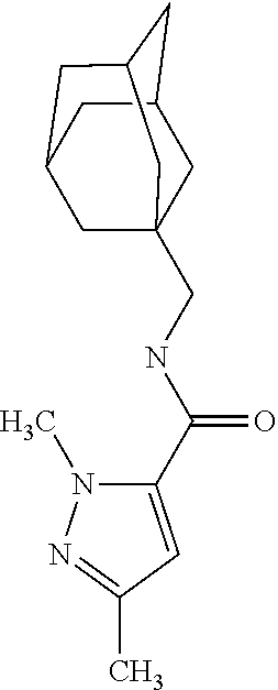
C1(C(NCC23CC4CC(CC(C2)C4)C3)=O)=CC(C)=NN1C
